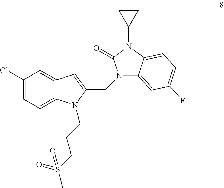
C1(Cl)=CC=C2C(=C1)C=C(CN1C3=CC(F)=CC=C3N(C3CC3)C1=O)N2CCCS(C)(=O)=O
